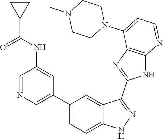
C1=NC=C(C2=CC=C3C(=C2)C(C2=NC4=C(N2)N=CC=C4N2CCN(C)CC2)=NN3)C=C1NC(C1CC1)=O
